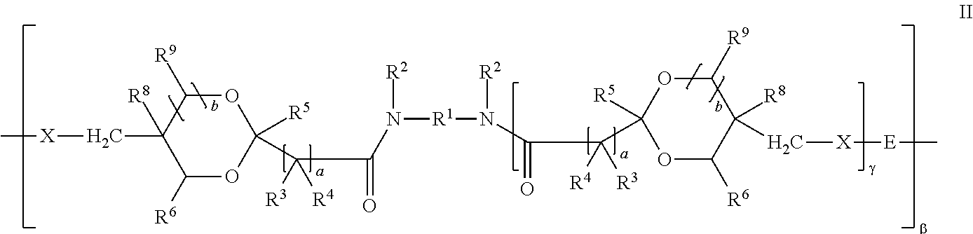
O1C([R9])C(C[X]C)([R8])C([R6])OC1([R5])C(C(=O)N([R1]N([R2])C(C(C1([R5])OC([R9])C([R8])(C[X][E]C)C([R6])O1)([R3])[R4])=O)[R2])([R3])[R4]
